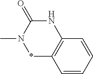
*1C2=C(NC(=O)N1C)C=CC=C2
